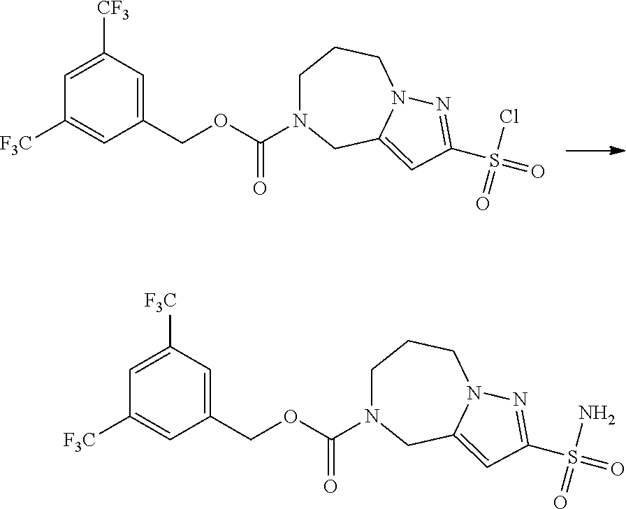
C1(COC(=O)N2CCCN3C(=CC(S(=O)(Cl)=O)=N3)C2)=CC([CF3])=CC([F3C])=C1.C1(COC(=O)N2CCCN3C(=CC(S(=O)(N)=O)=N3)C2)=CC([F3C])=CC([F3C])=C1
